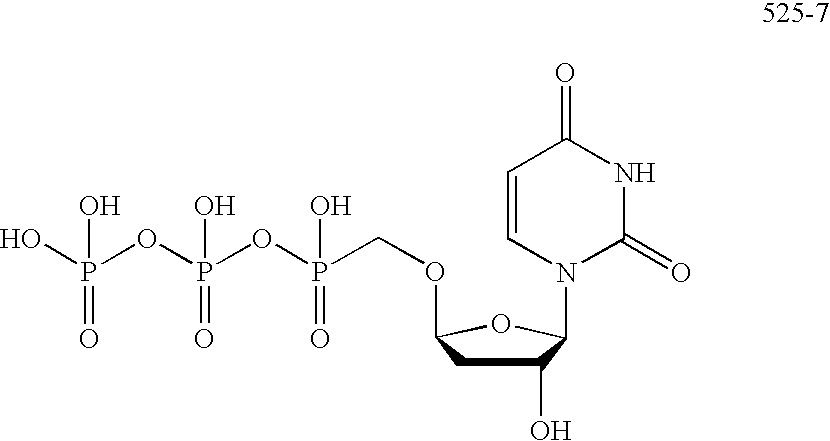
C1(O)CC(OCP(OP(OP(O)(=O)O)(=O)O)(=O)O)OC1N1C(=O)NC(=O)C=C1
